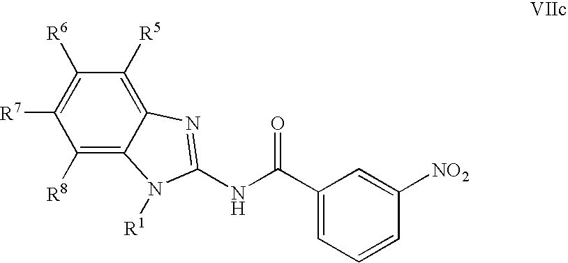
C1([R8])=C2C(=C([R5])C([R6])=C1[R7])N=C(NC(C1=CC=CC([NO2])=C1)=O)N2[R1]
